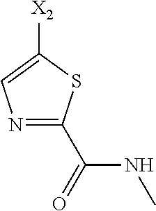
N1=C(C(=O)NC)SC([X2])=C1
